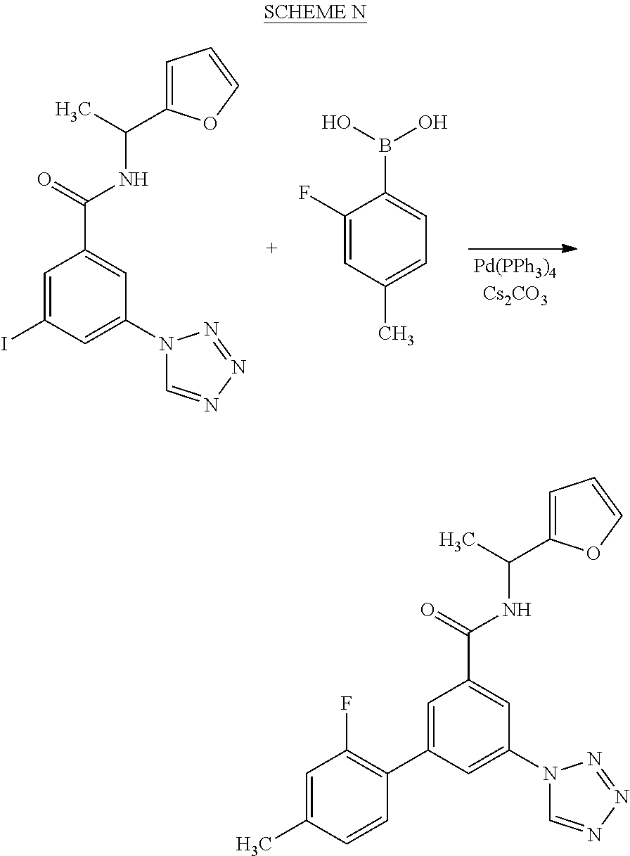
C1=C(I)C=C(N2C=NN=N2)C=C1C(NC(C)C1=CC=CO1)=O.C1(F)=CC(C)=CC=C1B(O)O.C1=C(C2=C(F)C=C(C)C=C2)C=C(N2C=NN=N2)C=C1C(NC(C)C1=CC=CO1)=O
